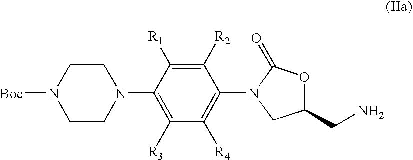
[Boc]N1CCN(C2=C([R3])C([R4])=C(N3C(=O)OC(CN)C3)C([R2])=C2[R1])CC1
